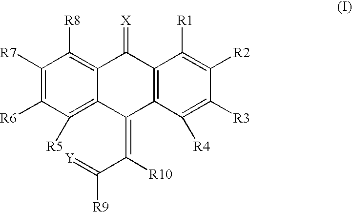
C12=C([R8])C([R7])=C([R6])C([R5])=C1C(=C([R10])C([R9])=[Y])C1=C(C2=[X])C([R1])=C([R2])C([R3])=C1[R4]
